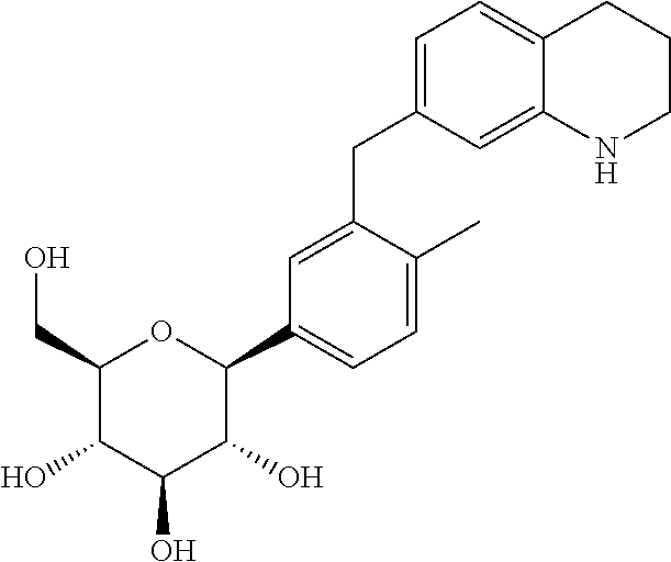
C1=C(CC2=CC=C3C(=C2)NCCC3)C(C)=CC=C1C1C(O)C(O)C(O)C(CO)O1
